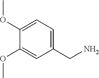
C1(CN)=CC=C(OC)C(OC)=C1
